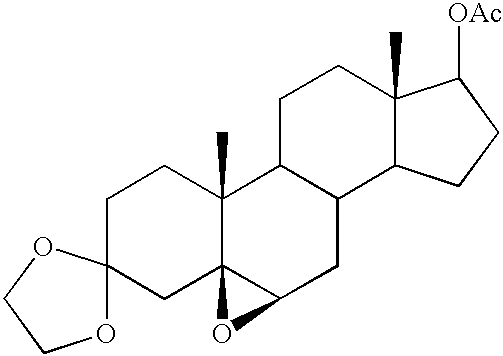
C1CC2(C)C3(CC14OCCO4)C(CC1C2CCC2(C)C1CCC2[OAc])O3
